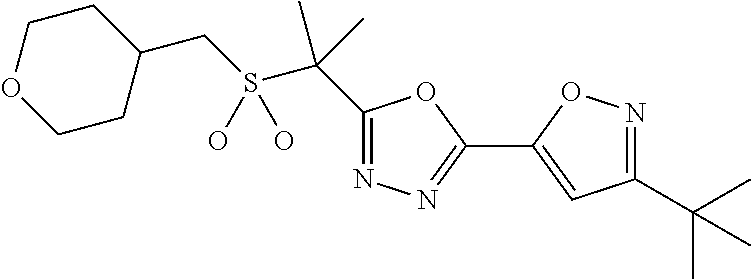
C1(CS(C(C)(C)C2=NN=C(C3=CC(C(C)(C)C)=NO3)O2)(O)O)CCOCC1
